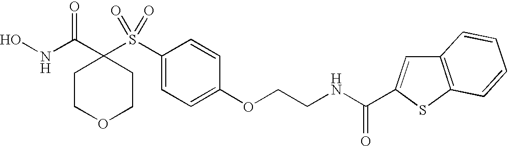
N(C(C1(S(C2=CC=C(OCCNC(=O)C3=CC4=C(S3)C=CC=C4)C=C2)(=O)=O)CCOCC1)=O)O
